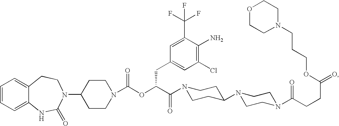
C1=CC=C2C(=C1)CCN(C1CCN(C(OC(C(=O)N3CCC(N4CCN(C(CCC(=O)OCCCN5CCOCC5)=O)CC4)CC3)CC3=CC(Cl)=C(N)C(C(F)(F)F)=C3)=O)CC1)C(=O)N2
